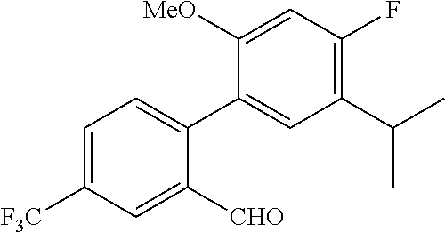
C1=C([F3C])C=C([CHO])C(C2=CC(C(C)C)=C(F)C=C2[MeO])=C1
